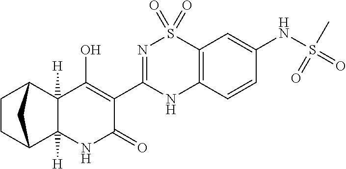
C12([H])C3CCC(C1([H])C(O)=C(C1=NS(=O)(=O)C4=C(N1)C=CC(NS(=O)(C)=O)=C4)C(=O)N2)C3
